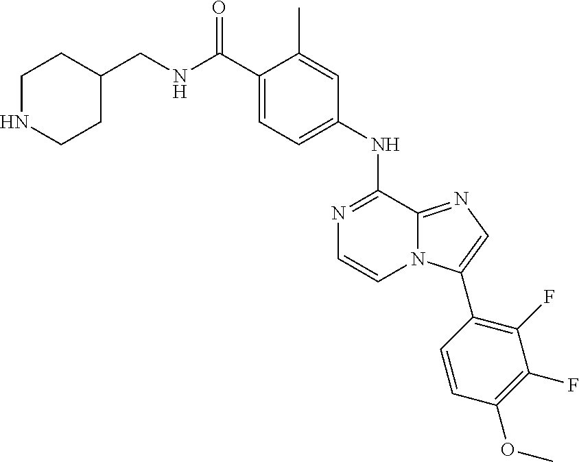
C1(NC2=NC=CN3C2=NC=C3C2=C(F)C(F)=C(OC)C=C2)=CC=C(C(NCC2CCNCC2)=O)C(C)=C1
